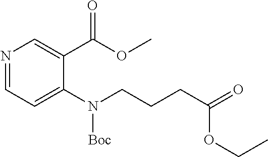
N1=CC=C(N(CCCC(=O)OCC)[Boc])C(C(OC)=O)=C1
